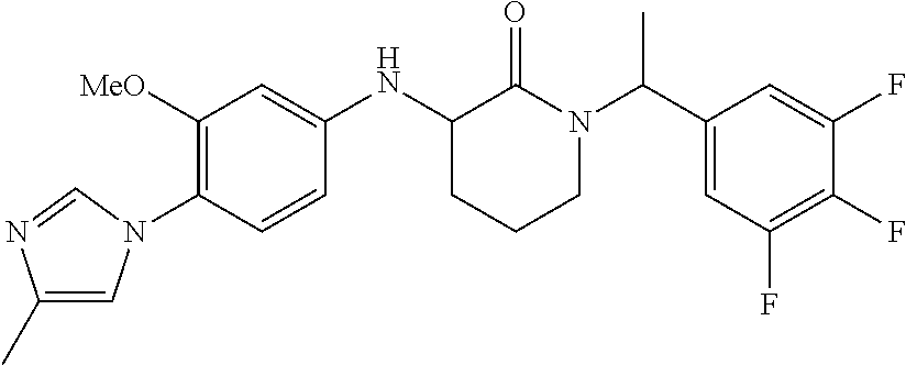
C1([MeO])=C(N2C=C(C)N=C2)C=CC(NC2CCCN(C(C3=CC(F)=C(F)C(F)=C3)C)C2=O)=C1
